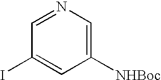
C1([NHBoc])=CN=CC(I)=C1
